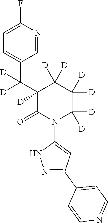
C1=C(F)N=CC(C(C2([D])C(=O)N(C3=CC(C4=CC=NC=C4)=NN3)C([D])([D])C([D])([D])C2([D])[D])([D])[D])=C1
